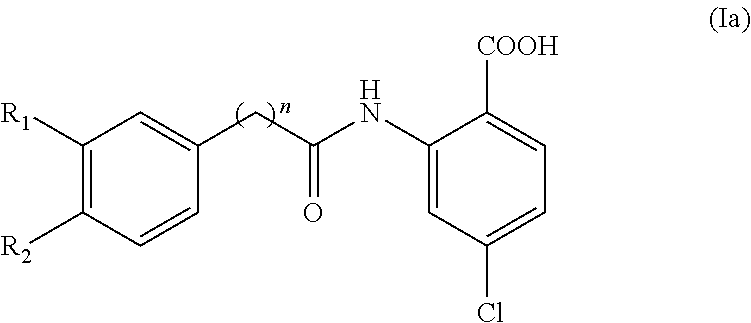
C1([R1])=C([R2])C=CC(CC(NC2=CC(Cl)=CC=C2[COOH])=O)=C1
